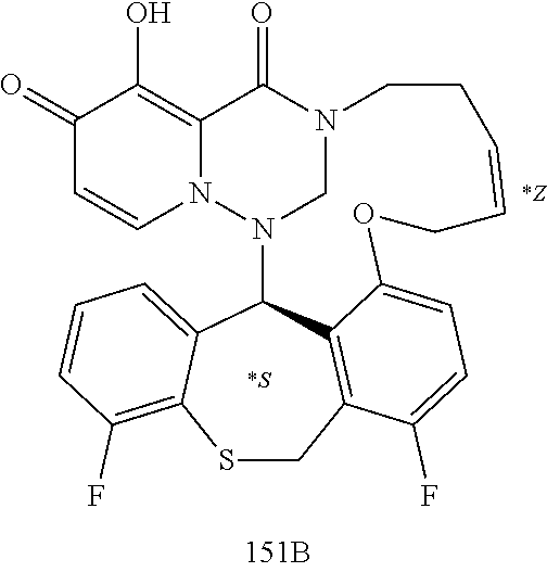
C1(=O)C=CN2C(=C1O)C(=O)N1CN2C2C3=CC=CC(F)=C3SCC3=C2C(=CC=C3F)OCC=CCC1
